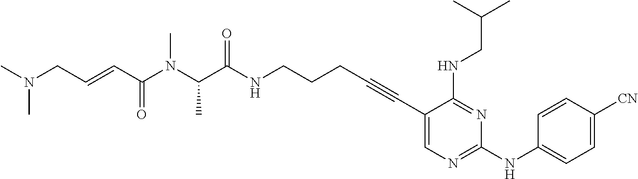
C1(C#CCCCNC(C(N(C(C=CCN(C)C)=O)C)C)=O)=CN=C(NC2=CC=C([CN])C=C2)N=C1NCC(C)C
